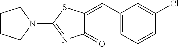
C1(C=C2C(=O)N=C(N3CCCC3)S2)=CC=CC(Cl)=C1
